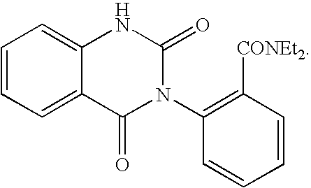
C1=CC=C2C(=C1)NC(=O)N(C1=C([CONEt2])C=CC=C1)C2=O
